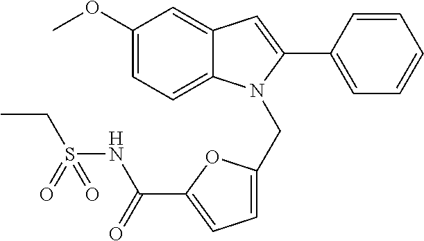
C1(OC)=CC=C2C(=C1)C=C(C1=CC=CC=C1)N2CC1=CC=C(C(=O)NS(CC)(=O)=O)O1
